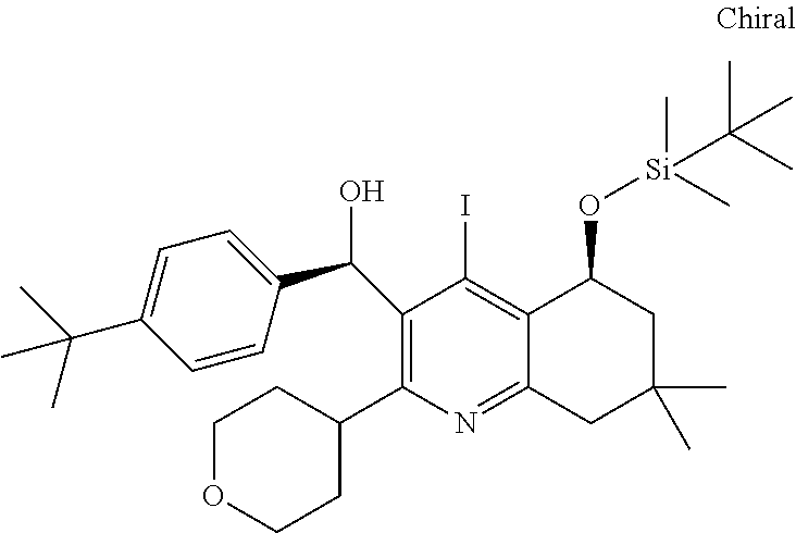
C12=C(I)C(C(C3=CC=C(C(C)(C)C)C=C3)O)=C(C3CCOCC3)N=C1CC(C)(C)CC2O[Si](C(C)(C)C)(C)C
